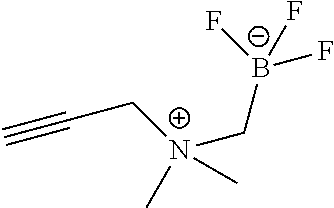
C(C[N+](C[B-](F)(F)F)(C)C)#C
